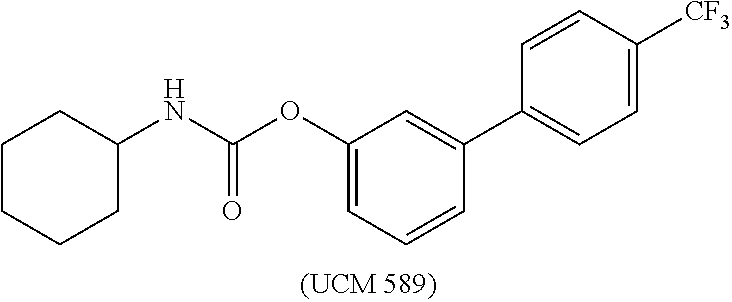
C1(OC(NC2CCCCC2)=O)=CC=CC(C2=CC=C([CF3])C=C2)=C1
